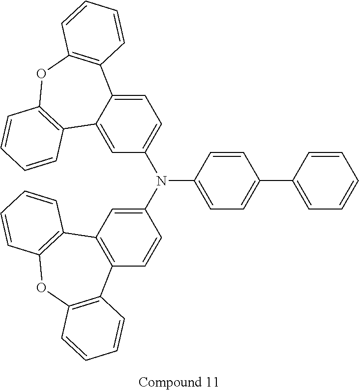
C12=C(C=C(N(C3=CC=C(C4=CC=CC=C4)C=C3)C3=CC=C4C(=C3)C3=C(OC5=C4C=CC=C5)C=CC=C3)C=C1)C1=C(OC3=C2C=CC=C3)C=CC=C1
